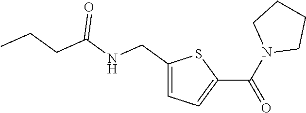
C1(CNC(CCC)=O)=CC=C(C(N2CCCC2)=O)S1
